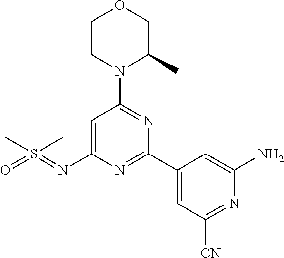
C1CN(C2=NC(C3=CC([CN])=NC(N)=C3)=NC(N=S(=O)(C)C)=C2)C(C)CO1
